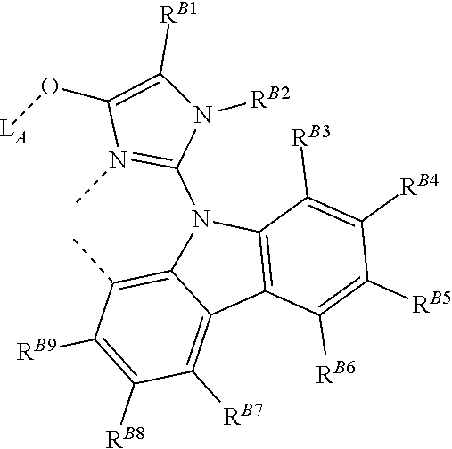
C1(C)=C2C(=C([RB7])C([RB8])=C1[RB9])C1=C(N2C2=N(C)C(O[LA])=C([RB1])N2[RB2])C([RB3])=C([RB4])C([RB5])=C1[RB6]
